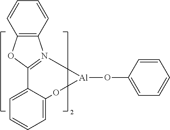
C1=C2C(=CC=C1)C1=N(C3=C(O1)C=CC=C3)[Al](OC1=CC=CC=C1)O2
